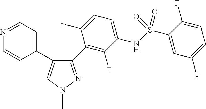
C1=NC=CC(C2=CN(C)N=C2C2=C(F)C(NS(C3=CC(F)=CC=C3F)(=O)=O)=CC=C2F)=C1
